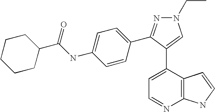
C1=C(C2=CN(CC)N=C2C2=CC=C(NC(C3CCCCC3)=O)C=C2)C2=C(N=C1)NC=C2
